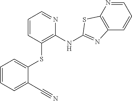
C1=CC(SC2=CC=CC=C2C#N)=C(NC2=NC3=C(N=CC=C3)S2)N=C1
